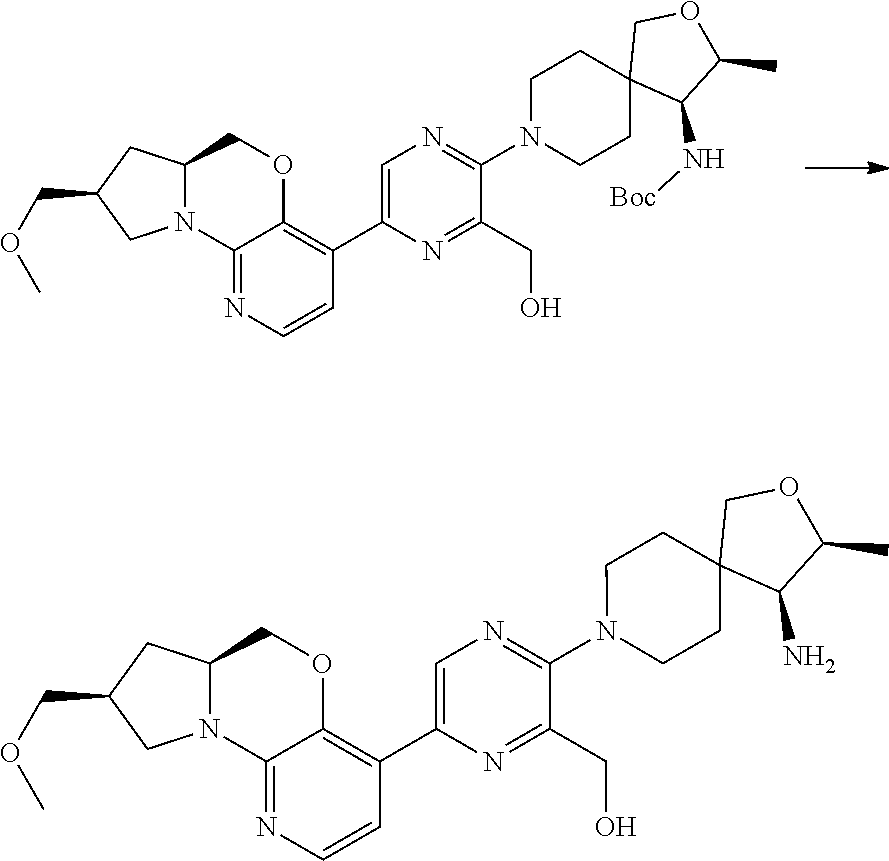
C12N(C3=NC=CC(C4=CN=C(N5CCC6(CC5)C(N[Boc])C(C)OC6)C(CO)=N4)=C3OC1)CC(COC)C2.C12N(C3=NC=CC(C4=CN=C(N5CCC6(CC5)C(N)C(C)OC6)C(CO)=N4)=C3OC1)CC(COC)C2
